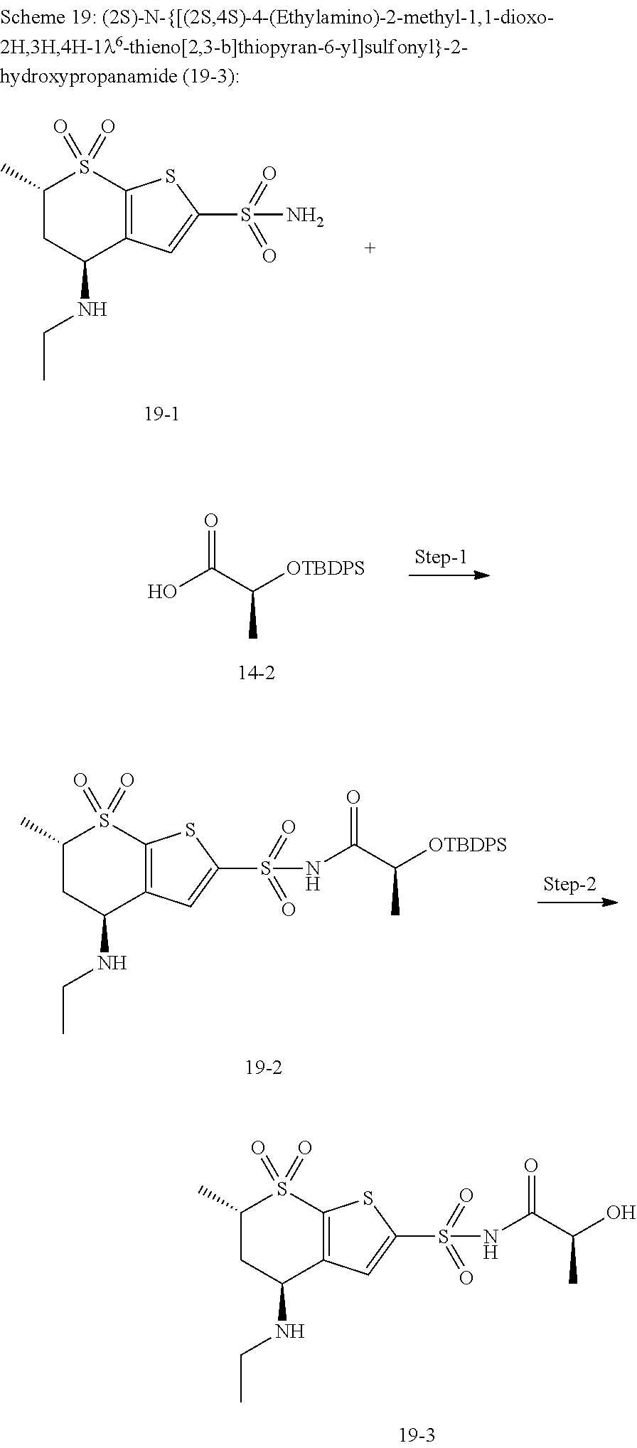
OC(C([OTBDPS])C)=O.C1(C)CC(NCC)C2=C(S1(=O)=O)SC(S(=O)(=O)NC(C([OTBDPS])C)=O)=C2.C1(C)CC(NCC)C2=C(S1(=O)=O)SC(S(=O)(=O)NC(C(O)C)=O)=C2.C1(C)CC(NCC)C2=C(S1(=O)=O)SC(S(N)(=O)=O)=C2
